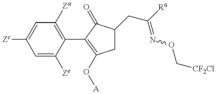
C1=C([Ze])C(C2=C(O[A])CC(CC(=NOC[CF2Cl])[R6])C2=O)=C([Za])C=C1[Zc]
